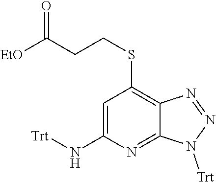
C1=C(N[Trt])N=C2C(=C1SCCC([EtO])=O)N=NN2[Trt]
